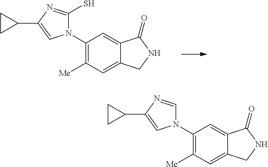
C12=CC(N3C(S)=NC(C4CC4)=C3)=C([Me])C=C1CNC2=O.C12=CC(N3C=NC(C4CC4)=C3)=C([Me])C=C1CNC2=O
